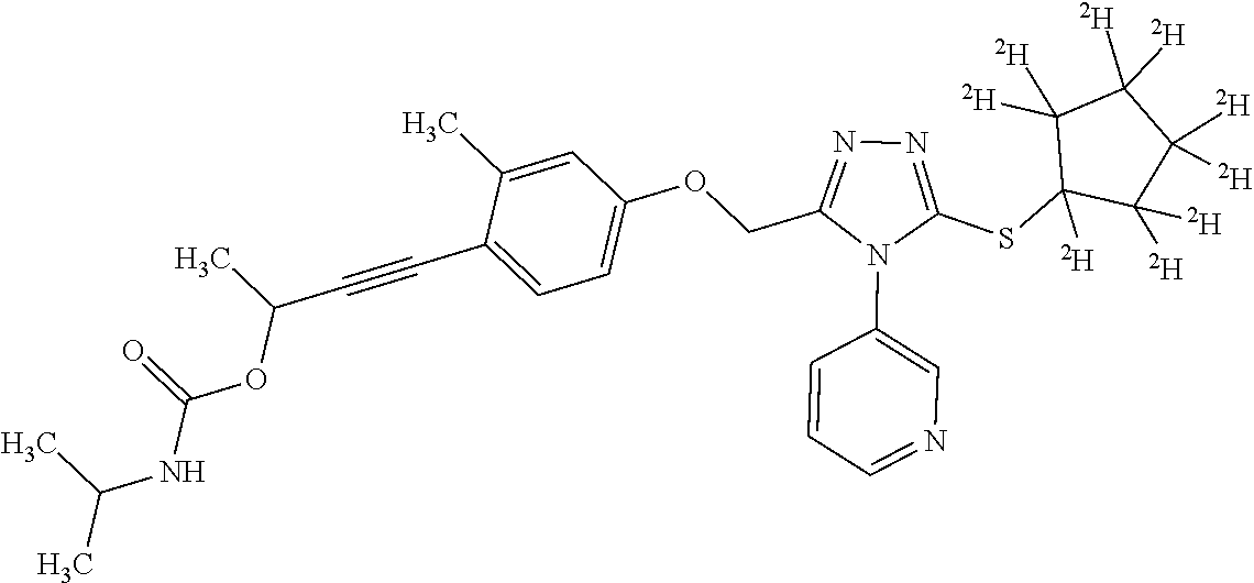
C1=C(C)C(C#CC(OC(NC(C)C)=O)C)=CC=C1OCC1=NN=C(SC2([D])C([D])([D])C([D])([D])C([D])([D])C2([D])[D])N1C1=CN=CC=C1
